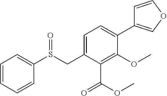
C1=CC=CC(S(CC2=CC=C(C3=COC=C3)C(OC)=C2C(=O)OC)=O)=C1
